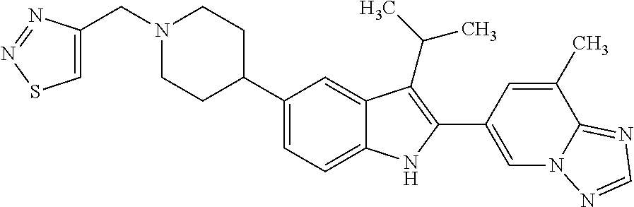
N1(CC2=CSN=N2)CCC(C2=CC=C3C(=C2)C(C(C)C)=C(C2=CN4C(=NC=N4)C(C)=C2)N3)CC1
